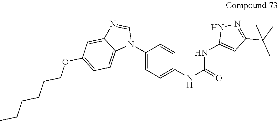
C1(N2C=NC3=CC(OCCCCCC)=CC=C23)=CC=C(NC(NC2=CC(C(C)(C)C)=NN2)=O)C=C1
